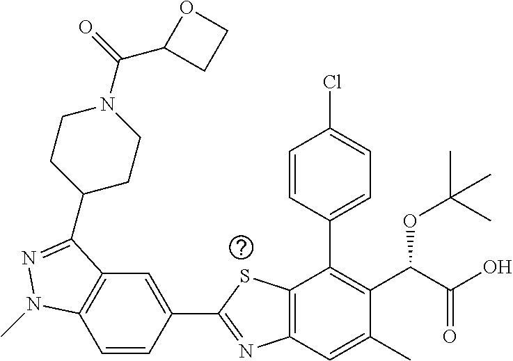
C1=CC(C2=NC3=C(S2)C(C2=CC=C(Cl)C=C2)=C(C(C(O)=O)OC(C)(C)C)C(C)=C3)=CC2=C1N(C)N=C2C1CCN(C(C2CCO2)=O)CC1
